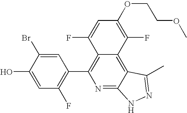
C1=C(O)C(Br)=CC(C2=C3C(=C4C(=N2)NN=C4C)C(F)=C(OCCOC)C=C3F)=C1F
